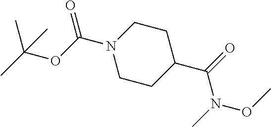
C1CC(C(N(OC)C)=O)CCN1C(OC(C)(C)C)=O
